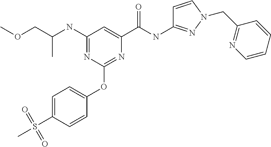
C(C)(COC)NC1=NC(OC2=CC=C(S(C)(=O)=O)C=C2)=NC(C(NC2=NN(CC3=NC=CC=C3)C=C2)=O)=C1
